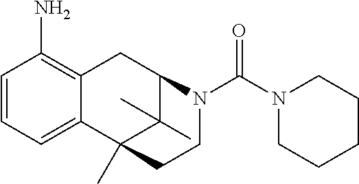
C1=CC(N)=C2C(=C1)C1(C)C(C)(C)C(C2)N(C(N2CCCCC2)=O)CC1
